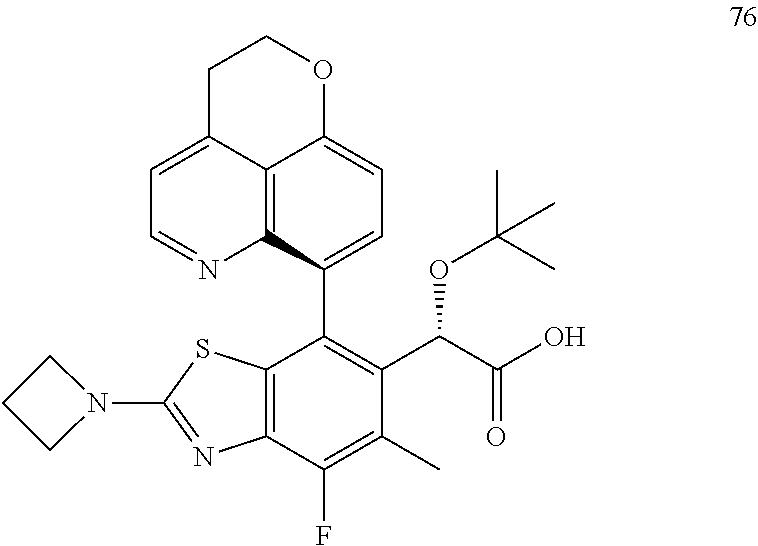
N1(C2=NC3=C(S2)C(C2=CC=C4C5=C2N=CC=C5CCO4)=C(C(C(O)=O)OC(C)(C)C)C(C)=C3F)CCC1
